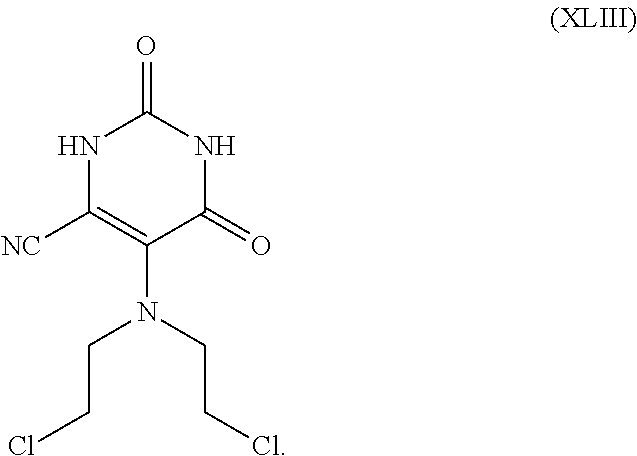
N1C([NC])=C(N(CCCl)CCCl)C(=O)NC1=O
